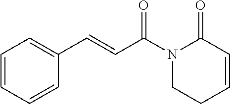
C1=CC=CC(C=CC(N2CCC=CC2=O)=O)=C1
